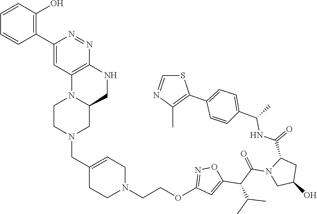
N1(CC2=CCN(CCOC3=NOC(C(C(N4CC(O)CC4C(NC(C4=CC=C(C5=C(C)N=CS5)C=C4)C)=O)=O)C(C)C)=C3)CC2)CCN2C(C1)CNC1=C2C=C(C2=C(O)C=CC=C2)N=N1
